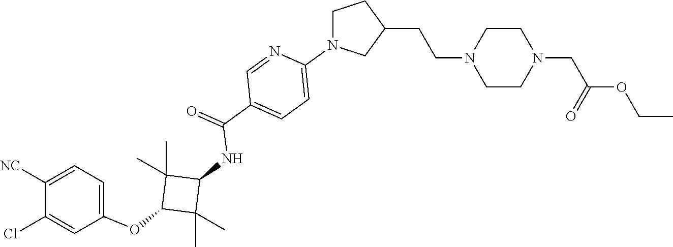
C1N(C2=CC=C(C(=O)NC3C(C)(C)C(OC4=CC=C([NC])C(Cl)=C4)C3(C)C)C=N2)CC(CCN2CCN(CC(OCC)=O)CC2)C1
